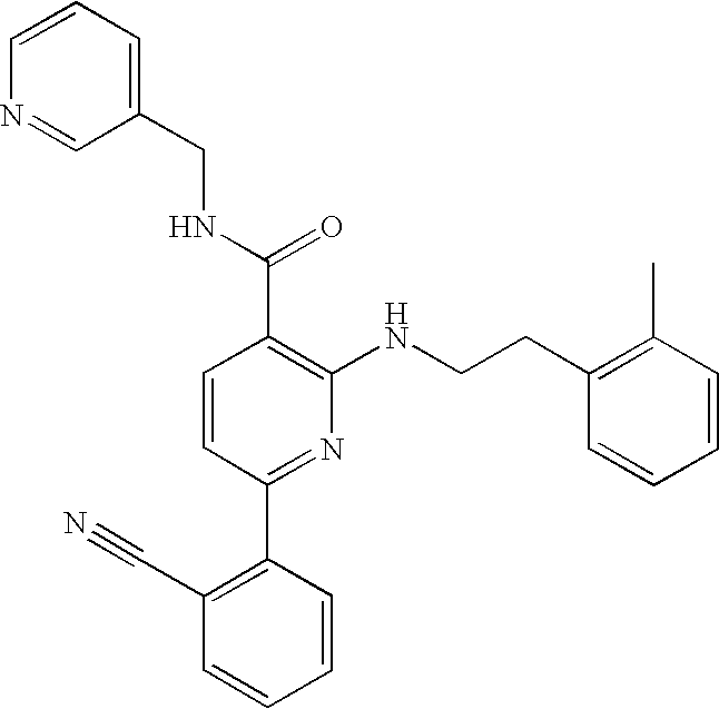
C1(CCNC2=C(C(NCC3=CC=CN=C3)=O)C=CC(C3=C(C#N)C=CC=C3)=N2)=C(C)C=CC=C1
